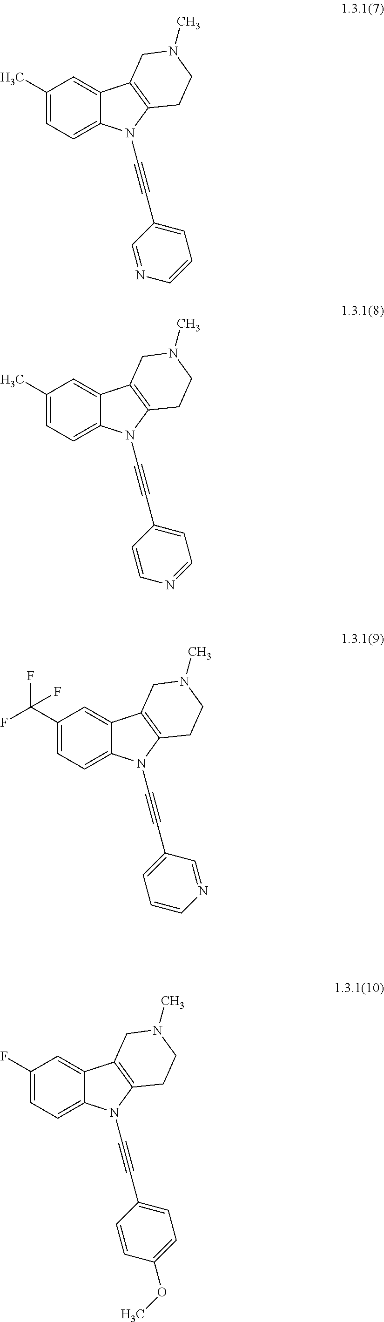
C1(C)=CC=C2C(=C1)C1=C(N2C#CC2=CC=CN=C2)CCN(C)C1.C1(C)=CC=C2C(=C1)C1=C(N2C#CC2=CC=NC=C2)CCN(C)C1.C1(C(F)(F)F)=CC=C2C(=C1)C1=C(N2C#CC2=CC=CN=C2)CCN(C)C1.C1(F)=CC=C2C(=C1)C1=C(N2C#CC2=CC=C(OC)C=C2)CCN(C)C1
